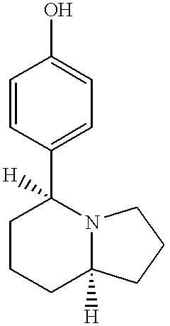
C1=CC(C2([H])CCCC3([H])N2CCC3)=CC=C1O
